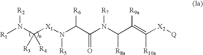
[R1]N(C([X1]N(C(C(N(C(C(=C([X2][Q])[R10a])[R9a])[R8a])[R7])=O)[R6])[R5])([R4])[R3])[R2]
